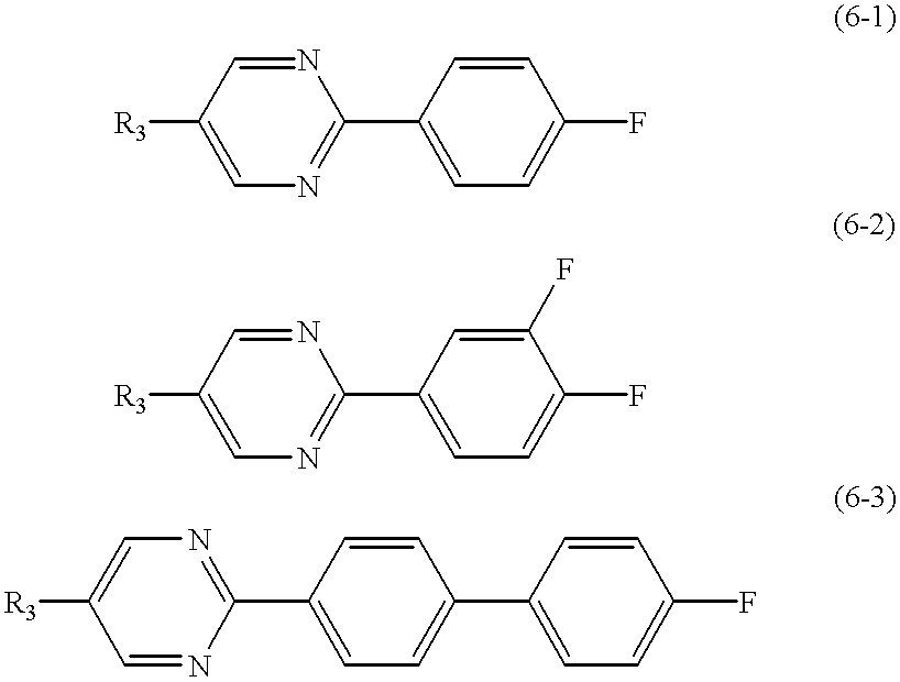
[R3]C1=CN=C(C2=CC=C(F)C=C2)N=C1.[R3]C1=CN=C(C2=CC=C(F)C(F)=C2)N=C1.[R3]C1=CN=C(C2=CC=C(C3=CC=C(F)C=C3)C=C2)N=C1
